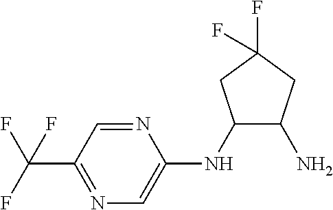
C1(NC2=CN=C(C(F)(F)F)C=N2)C(N)CC(F)(F)C1
